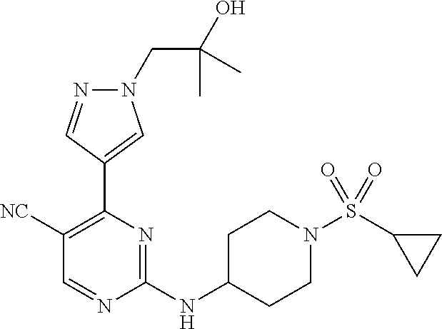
N1(CC(O)(C)C)N=CC(C2=C([NC])C=NC(NC3CCN(S(=O)(=O)C4CC4)CC3)=N2)=C1
